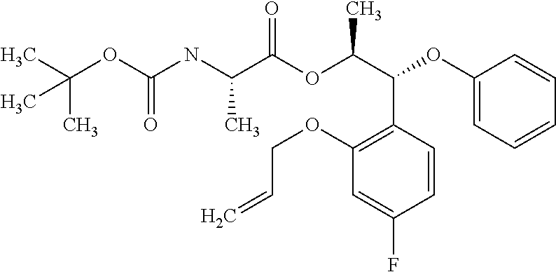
C(OC(NC(C(OC(C(C1=C(OCC=C)C=C(F)C=C1)OC1=CC=CC=C1)C)=O)C)=O)(C)(C)C
